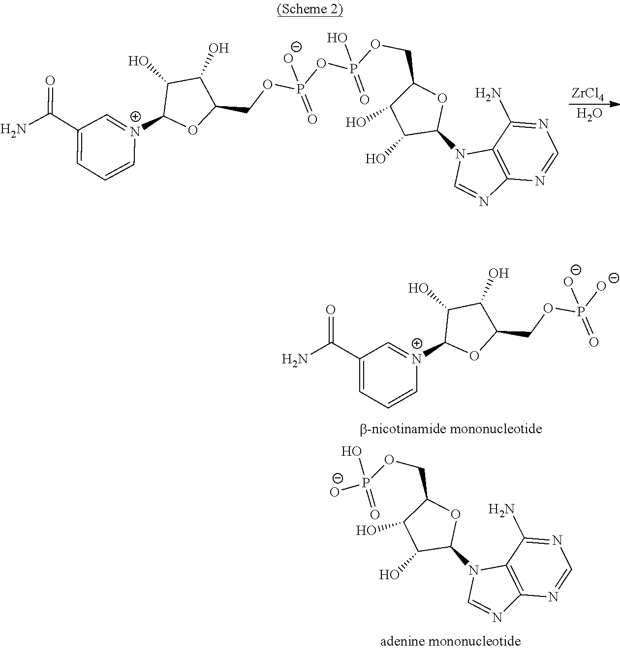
[ZrCl4].O.C1(C(N)=O)=CC=C[N+](C2OC(COP(OP(OCC3C(O)C(O)C(N4C=NC5=C4C(N)=NC=N5)O3)(=O)O)(=O)[O-])C(O)C2O)=C1.C1(C(N)=O)=CC=C[N+](C2OC(COP([O-])(=O)[O-])C(O)C2O)=C1.P(OCC1C(O)C(O)C(N2C=NC3=C2C(N)=NC=N3)O1)(=O)(O)[O-]
